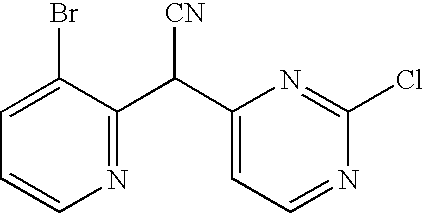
C1=C(Br)C(C(C2=CC=NC(Cl)=N2)[CN])=NC=C1
